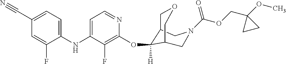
C1(NC2=CC=NC(OC3([H])C4COCC3CN(C(OCC3(OC)CC3)=O)C4)=C2F)=CC=C(C#N)C=C1F
